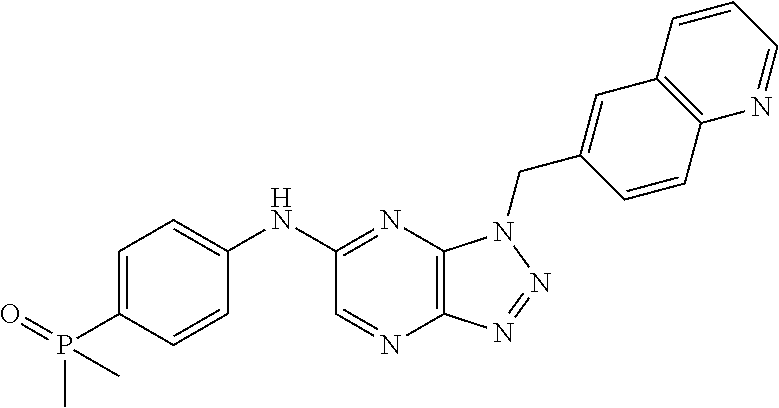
C12=C(N=C(NC3=CC=C(P(=O)(C)C)C=C3)C=N1)N(CC1=CC3=C(C=C1)N=CC=C3)N=N2
